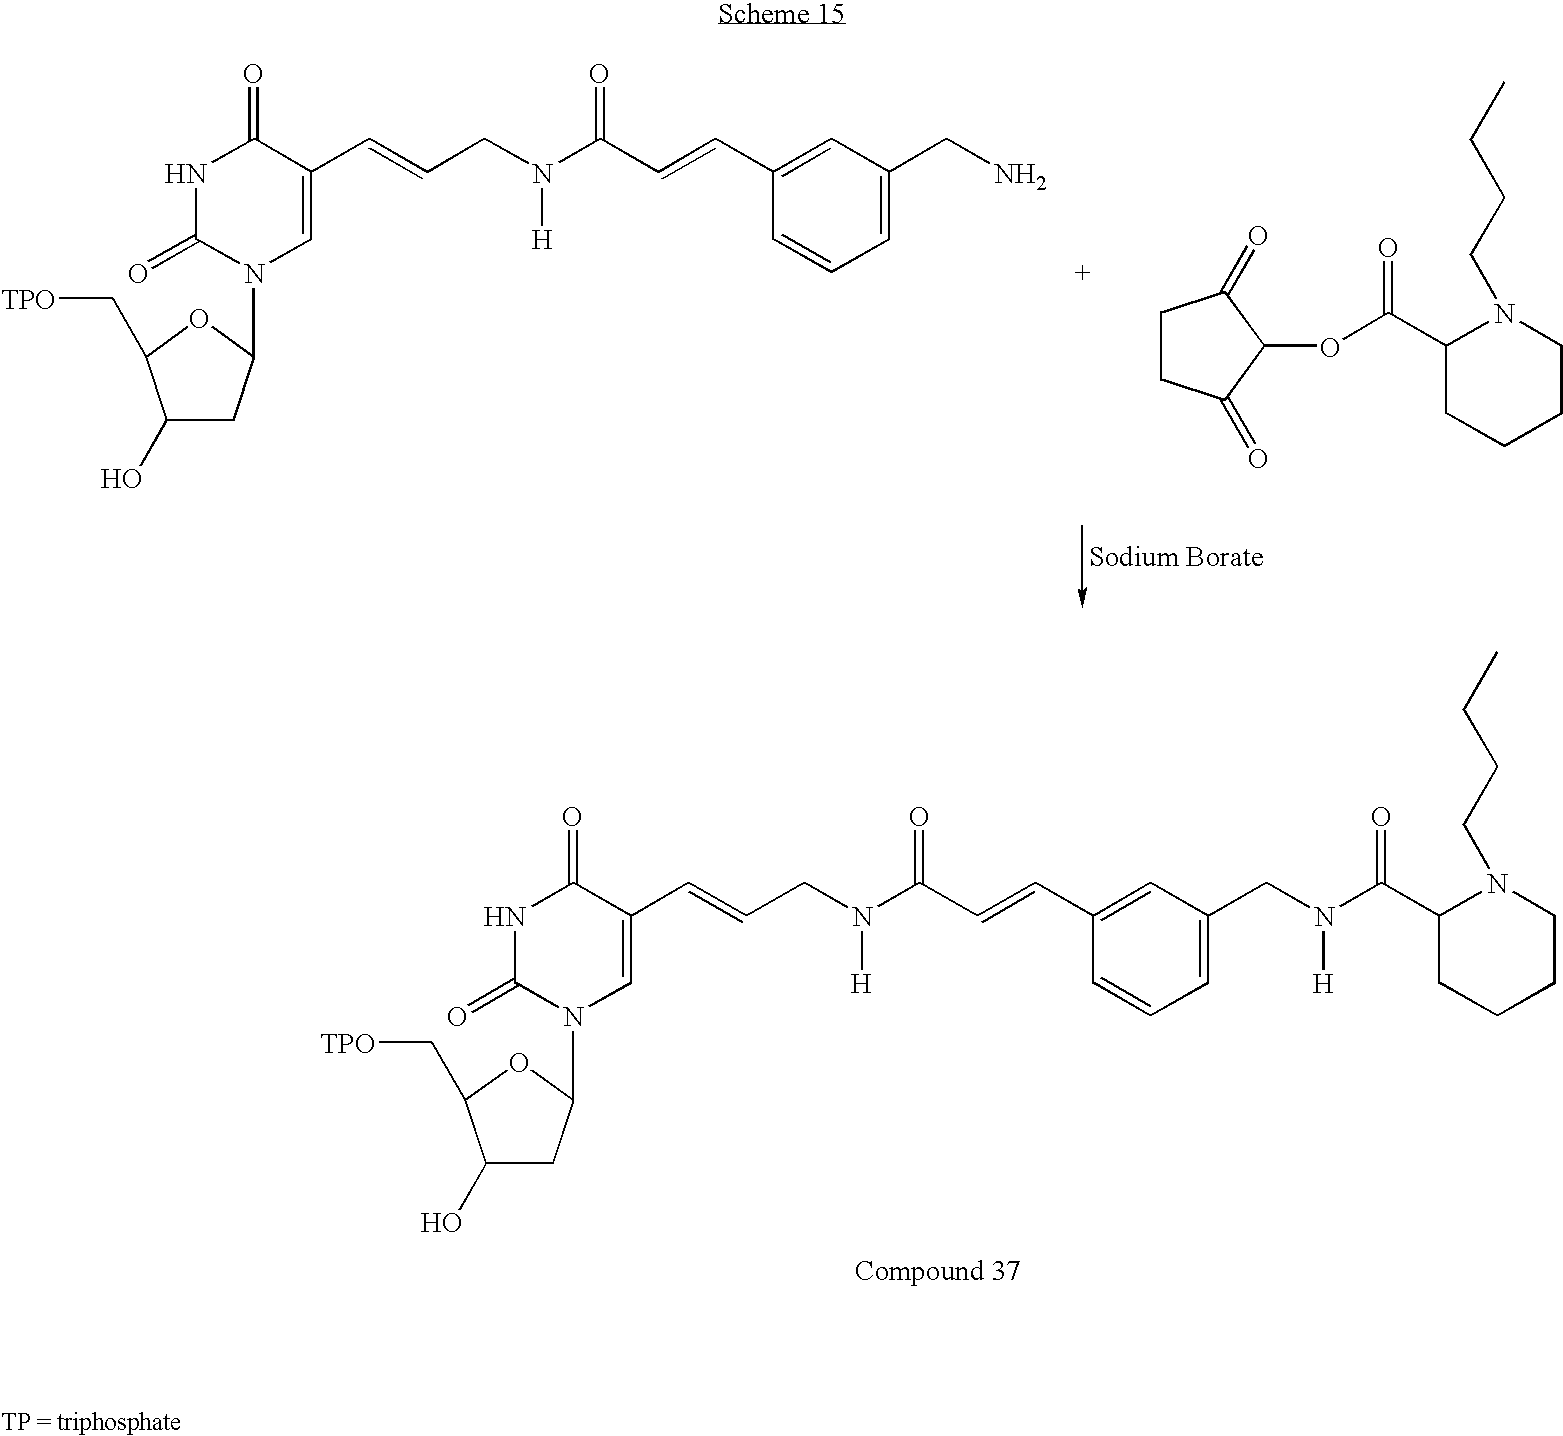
N1C(=O)N(C2CC(O)C(C[TPO])O2)C=C(C=CCN([H])C(=O)C=CC2=CC(CN)=CC=C2)C1=O.C1CC(=O)C(OC(C2CCCCN2CCCC)=O)C1=O.N1C(=O)N(C2CC(O)C(C[TPO])O2)C=C(C=CCN([H])C(=O)C=CC2=CC(CN([H])C(C3CCCCN3CCCC)=O)=CC=C2)C1=O
